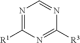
N1=C([R1])N=C([R3])N=C1
